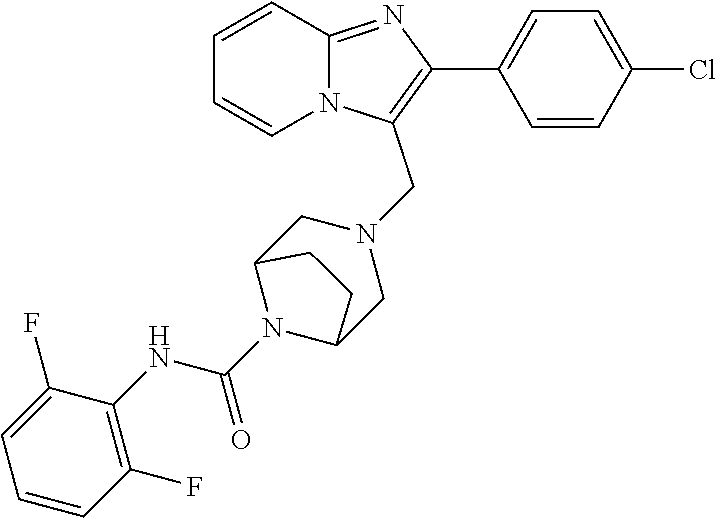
C1=CC=CN2C1=NC(C1=CC=C(Cl)C=C1)=C2CN1CC2N(C(NC3=C(F)C=CC=C3F)=O)C(C1)CC2
